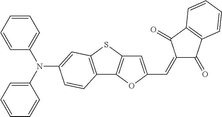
C1=C(C=C2C(=O)C3=C(C2=O)C=CC=C3)OC2=C1SC1=C2C=CC(N(C2=CC=CC=C2)C2=CC=CC=C2)=C1
